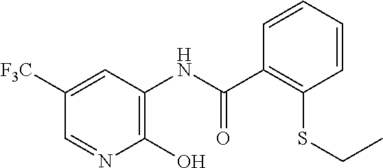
C1([F3C])=CC(NC(C2=C(SCC)C=CC=C2)=O)=C(O)N=C1
